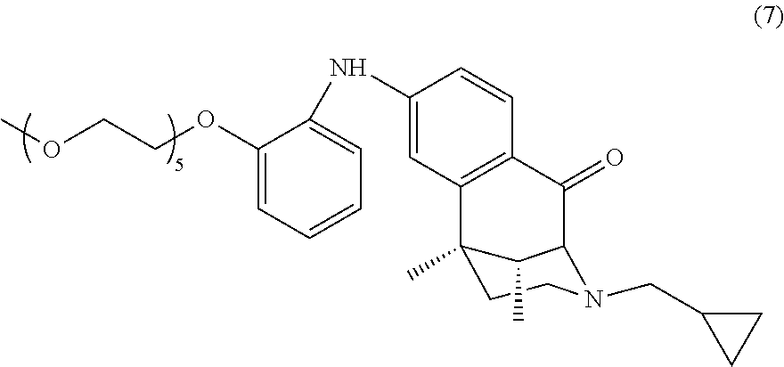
C1(NC2=CC=CC=C2OCCOC)=CC2=C(C=C1)C(=O)C1C(C)C2(C)CCN1CC1CC1
